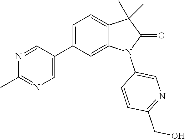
C1=C(C2=CN=C(C)N=C2)C=C2C(=C1)C(C)(C)C(=O)N2C1=CN=C(CO)C=C1
